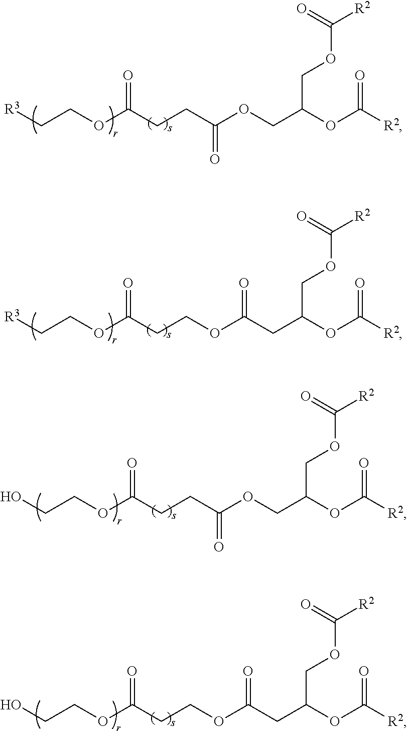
[R3]CCOC(CCC(OCC(OC([R2])=O)COC([R2])=O)=O)=O.[R3]CCOC(CCOC(=O)CC(OC([R2])=O)COC([R2])=O)=O.OCCOC(CCC(OCC(OC([R2])=O)COC([R2])=O)=O)=O.OCCOC(CCOC(=O)CC(OC([R2])=O)COC([R2])=O)=O
